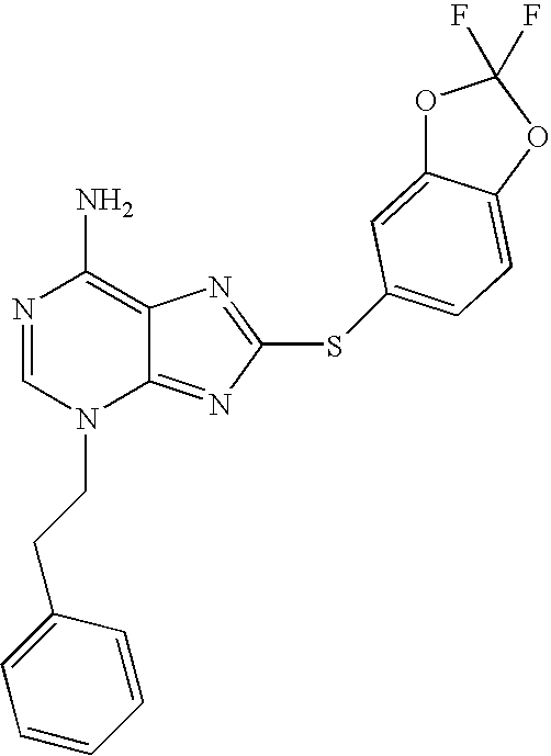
N1=CN(CCC2=CC=CC=C2)C2=NC(SC3=CC=C4C(=C3)OC(F)(F)O4)=NC2=C1N
